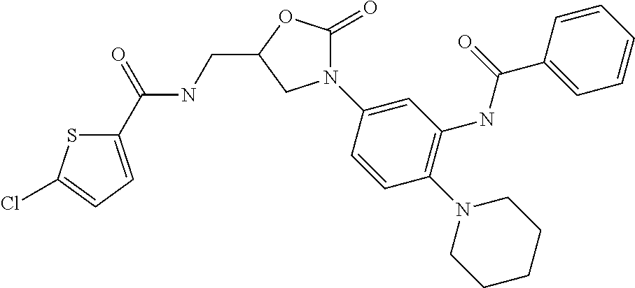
C1(C(=O)NCC2OC(=O)N(C3=CC(NC(C4=CC=CC=C4)=O)=C(N4CCCCC4)C=C3)C2)=CC=C(Cl)S1
